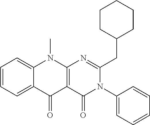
C1=CC=C2C(=C1)N(C)C1=C(C2=O)C(=O)N(C2=CC=CC=C2)C(CC2CCCCC2)=N1
